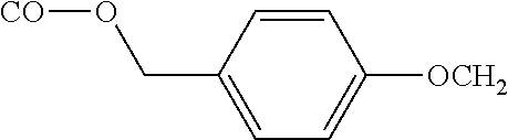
O(CC1=CC=C([OCH2])C=C1)[CO]
